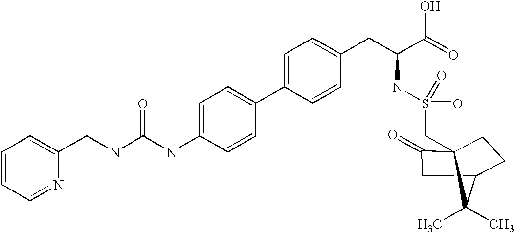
C1=CC=NC(CNC(NC2=CC=C(C3=CC=C(CC(C(=O)O)NS(=O)(=O)CC45C(=O)CC(CC4)C5(C)C)C=C3)C=C2)=O)=C1
